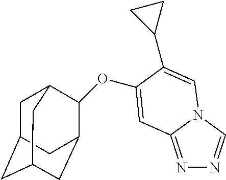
C1C2CC3CC(C(OC4=CC5=NN=CN5C=C4C4CC4)C1C3)C2
